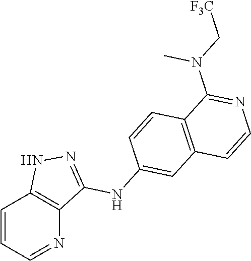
C1=CC=NC2=C1NN=C2NC1=CC2=C(C=C1)C(N(C[F3C])C)=NC=C2
